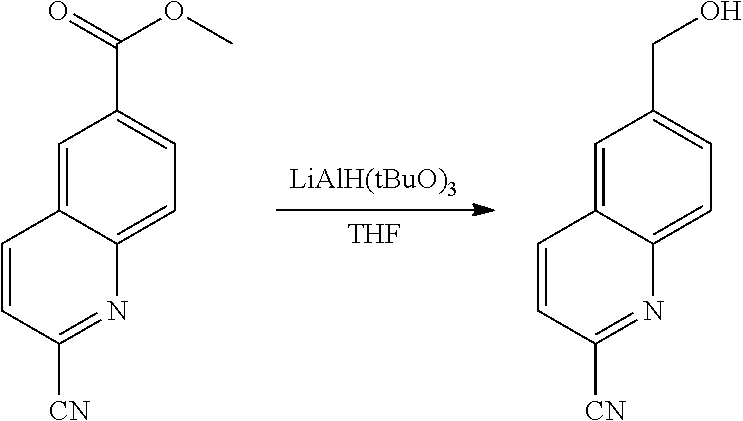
[THF].[LiAlH(tBuO)3].C1=C2C(=CC=C1CO)N=C([CN])C=C2.C1=C2C(=CC=C1C(=O)OC)N=C([CN])C=C2
